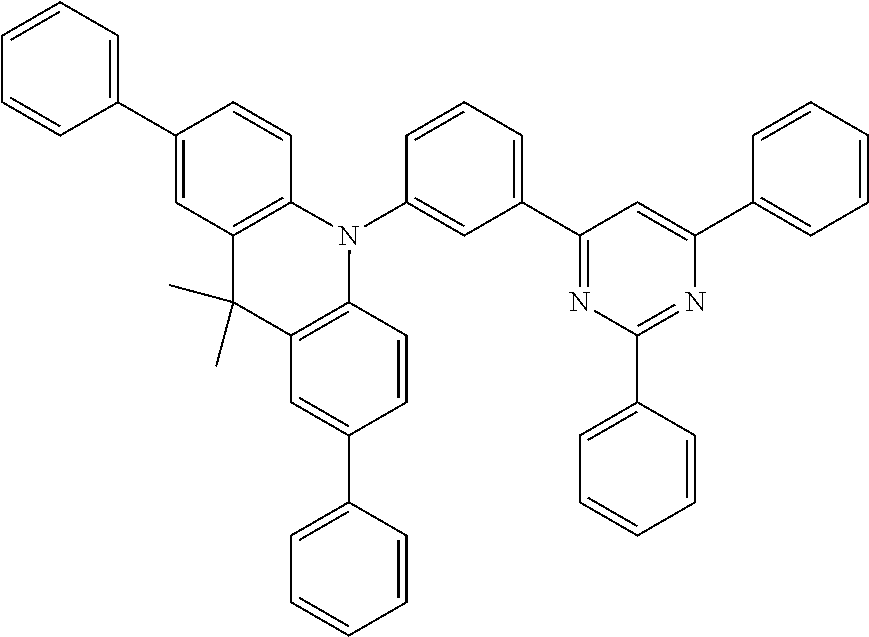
C1(C2=NC(C3=CC=CC=C3)=NC(C3=CC=CC=C3)=C2)=CC=CC(N2C3=C(C(C)(C)C4=C2C=CC(C2=CC=CC=C2)=C4)C=C(C2=CC=CC=C2)C=C3)=C1
